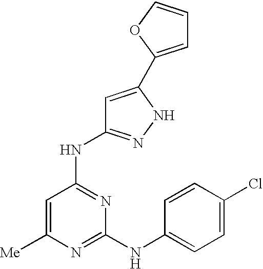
C1=C([Me])N=C(NC2=CC=C(Cl)C=C2)N=C1NC1=NNC(C2=CC=CO2)=C1
